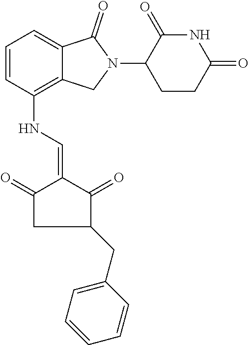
N(C1=C2C(=CC=C1)C(=O)N(C1CCC(=O)NC1=O)C2)C=C1C(=O)CC(CC2=CC=CC=C2)C1=O
